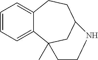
C1=CC=C2C(=C1)CCC1CC2(C)CCN1
